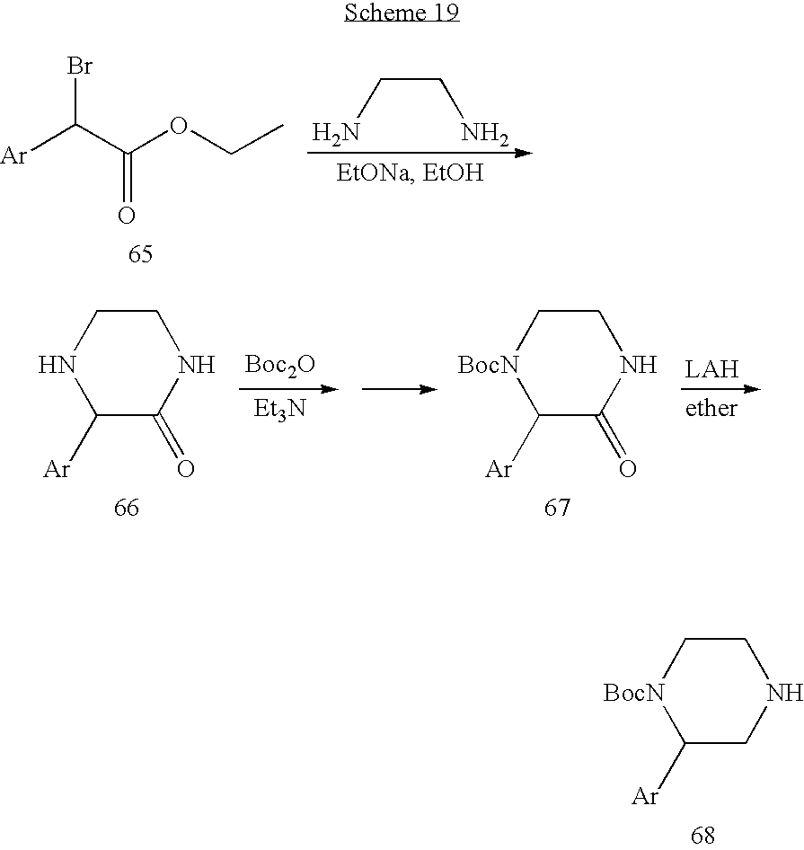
C1([Ar])CNCC[BocN]1.[Ar]C(C(OCC)=O)Br.C(CN)N.C1([Ar])C(=O)NCCN1.[Boc2O].[Et3N].C1([Ar])C(=O)NCC[BocN]1
